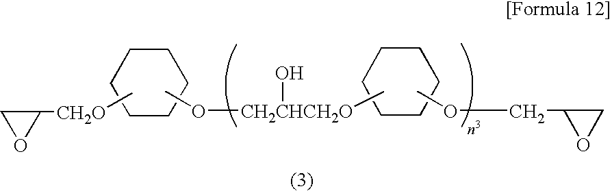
CO[CH2CHCH2O](C)O.C1CCCCC1.C(C1CO1)OC.C1C([CH2O]C)O1.C1CCCCC1
